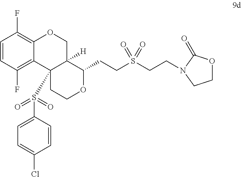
C1=CC(F)=C2C(=C1F)OCC1([H])C2(S(C2=CC=C(Cl)C=C2)(=O)=O)CCOC1CCS(CCN1C(=O)OCC1)(=O)=O
